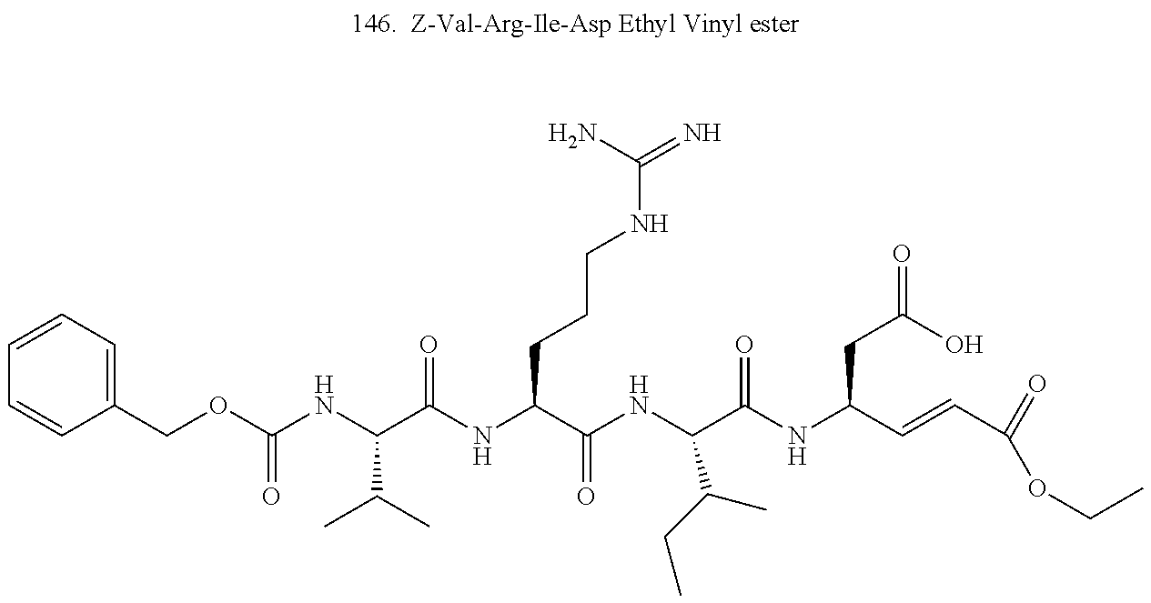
C1=CC=C(COC(NC(C(NC(C(NC(C(=O)NC(CC(O)=O)C=CC(=O)OCC)C(C)CC)=O)CCCNC(N)=N)=O)C(C)C)=O)C=C1
